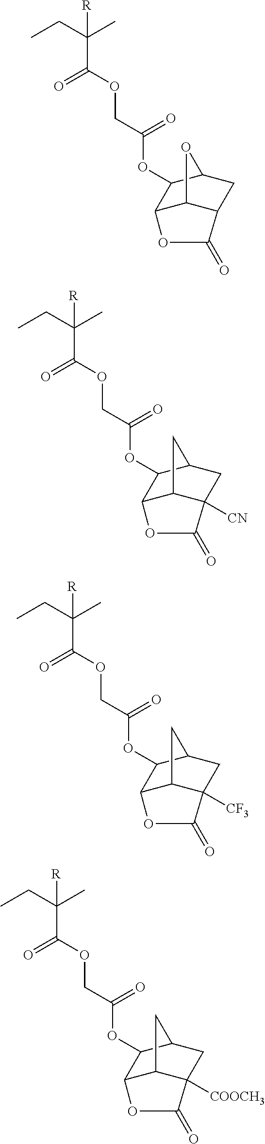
CCC(C)([R])C(OCC(=O)OC1C2C3C(CC1O3)C(=O)O2)=O.CCC(C)([R])C(OCC(=O)OC1C2C3C([CN])(CC1C3)C(=O)O2)=O.CCC(C)([R])C(OCC(=O)OC1C2C3C([CF3])(CC1C3)C(=O)O2)=O.CCC(C)([R])C(OCC(=O)OC1C2C3C([COOCH3])(CC1C3)C(=O)O2)=O
